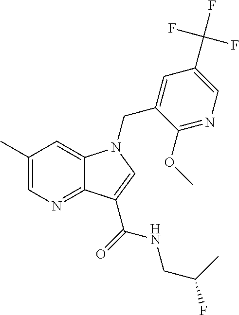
C1(C)=CN=C2C(=C1)N(CC1=CC(C(F)(F)F)=CN=C1OC)C=C2C(=O)NCC(F)C
